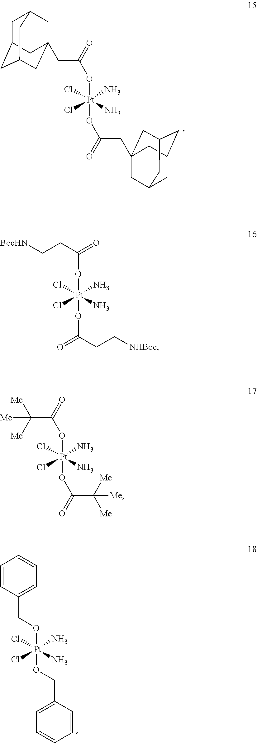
O([Pt](OC(=O)CC12CC3CC(CC(C1)C3)C2)(N)(N)(Cl)Cl)C(=O)CC12CC3CC(CC(C1)C3)C2.O([Pt](OCC1=CC=CC=C1)(N)(N)(Cl)Cl)CC1=CC=CC=C1.O([Pt](OC(=O)CC[NHBoc])(N)(N)(Cl)Cl)C(=O)CC[BocHN].O([Pt](OC(=O)C([Me])([Me])[Me])(N)(N)(Cl)Cl)C(=O)C([Me])([Me])[Me]
